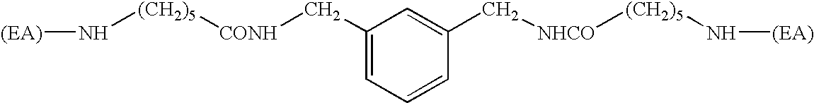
N([(EA)])[(CH2)5][CONH]CC1=CC=CC(C[NHCO][(CH2)5]N[(EA)])=C1
